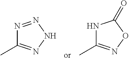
N1=NNN=C1C.N1C(C)=NOC1=O
